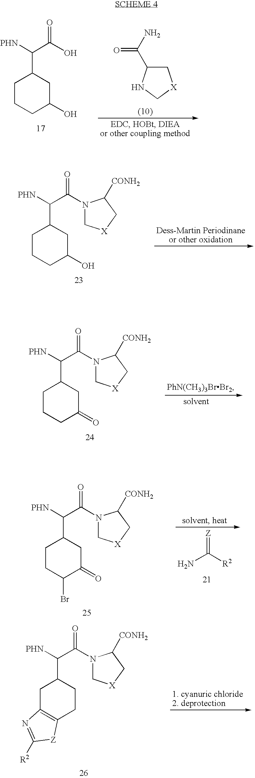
C1CCC(O)CC1C([PHN])C(O)=O.C1C(C(N)=O)NC[X]1.C1CCC(O)CC1C([PHN])C(N1C[X]CC1[CONH2])=O.C1CCC(=O)CC1C([PHN])C(N1C[X]CC1[CONH2])=O.C1CC(Br)C(=O)CC1C([PHN])C(N1C[X]CC1[CONH2])=O.[Z]=C(N)[R2].C1C2=C(CCC1C([PHN])C(N1C[X]CC1[CONH2])=O)[Z]C([R2])=N2
